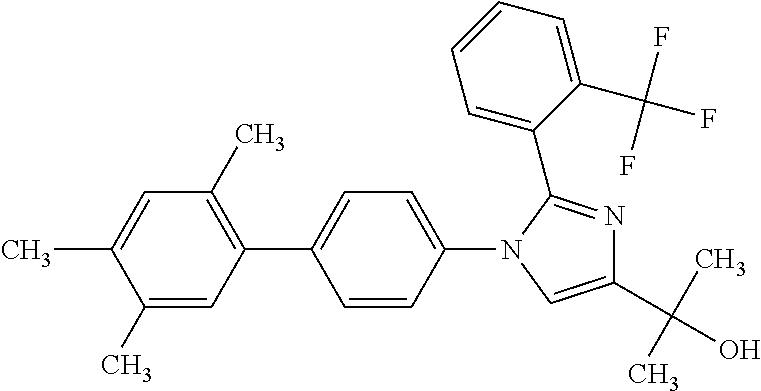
C1(C)=CC(C2=CC=C(N3C(C4=CC=CC=C4C(F)(F)F)=NC(C(C)(C)O)=C3)C=C2)=C(C)C=C1C
